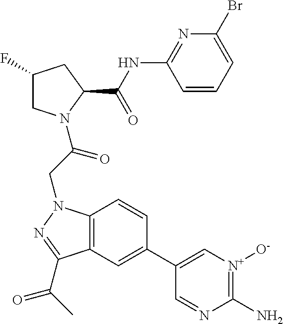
C1(F)CN(C(CN2C3=C(C(C(C)=O)=N2)C=C(C2=C[N+]([O-])=C(N)N=C2)C=C3)=O)C(C(NC2=NC(Br)=CC=C2)=O)C1
